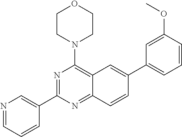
N1=C(C2=CN=CC=C2)N=C2C(=C1N1CCOCC1)C=C(C1=CC=CC(OC)=C1)C=C2
